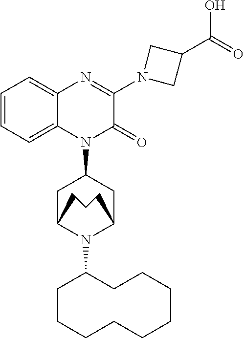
C1=CC=C2C(=C1)N=C(N1CC(C(O)=O)C1)C(=O)N2C1CC2N(C3CCCCCCCCC3)C(C1)CCC2
